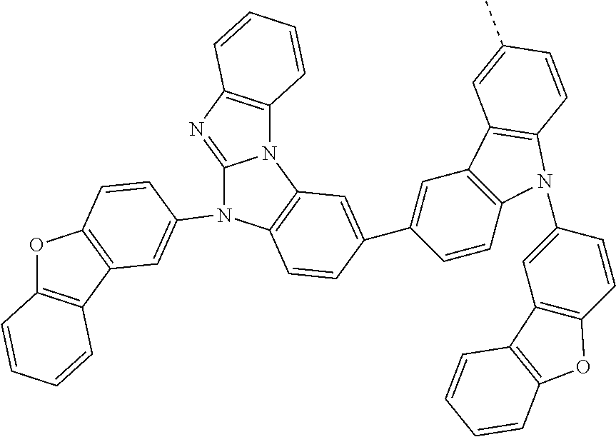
O1C2=C(C3=C1C=CC(N1C4=NC5=C(N4C4=C1C=CC(C1=CC6=C(C=C1)N(C1=CC7=C(C=C1)OC1=C7C=CC=C1)C1=C6C=C(C)C=C1)=C4)C=CC=C5)=C3)C=CC=C2
